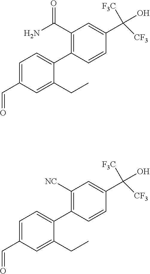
C1(C(N)=O)=C(C2=CC=C(C=O)C=C2CC)C=CC(C(O)([F3C])[CF3])=C1.C1([NC])=C(C2=CC=C(C=O)C=C2CC)C=CC(C(O)([F3C])[CF3])=C1
